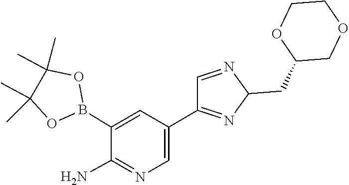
C1(C2=CN=C(N)C(B3OC(C)(C)C(C)(C)O3)=C2)=NC(CC2COCCO2)N=C1
